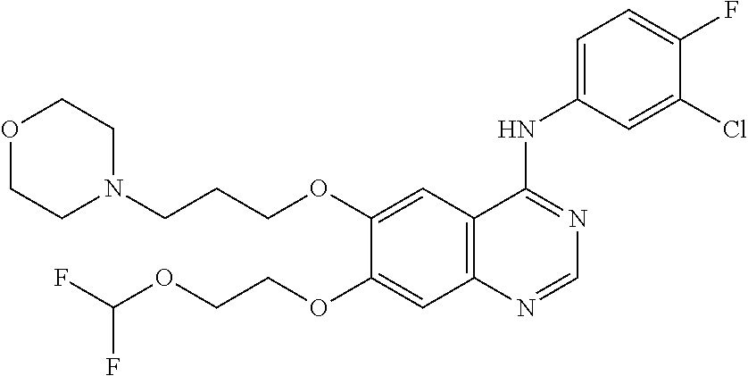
C12=C(C=C(OCCCN3CCOCC3)C(OCCOC(F)F)=C1)C(NC1=CC=C(F)C(Cl)=C1)=NC=N2
